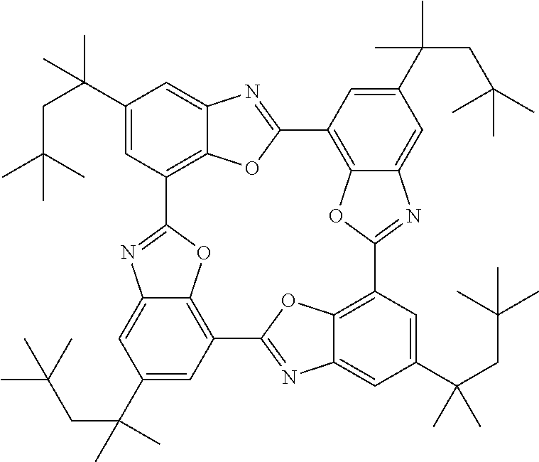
C12=C3C=C(C(CC(C)(C)C)(C)C)C=C1N=C(O2)C1=C2C(=CC(C(C)(CC(C)(C)C)C)=C1)N=C(O2)C1=C2C(=CC(C(CC(C)(C)C)(C)C)=C1)N=C(C1=C4C(=CC(C(CC(C)(C)C)(C)C)=C1)N=C3O4)O2
